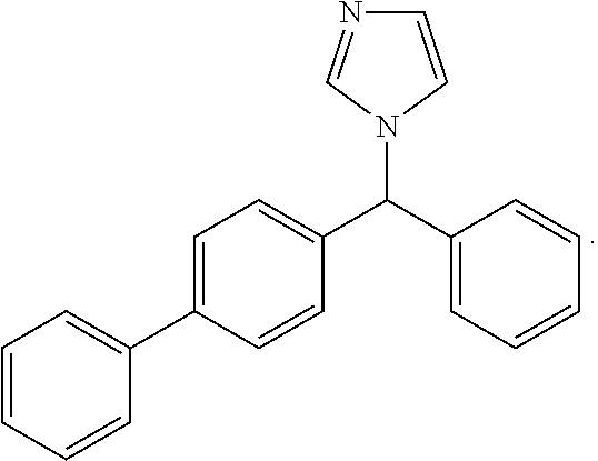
C1=CN(C(C2=CC=CC=C2)C2=CC=C(C3=CC=CC=C3)C=C2)C=N1
